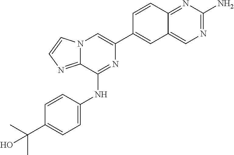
C12=CN=C(N)N=C1C=CC(C1=CN3C(=NC=C3)C(NC3=CC=C(C(C)(C)O)C=C3)=N1)=C2
